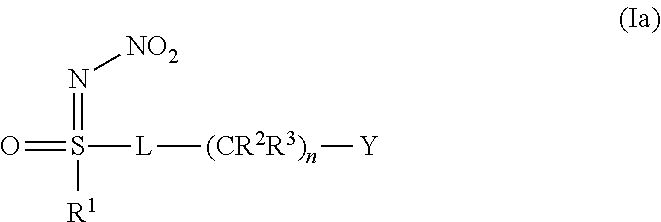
O=S([R1])(=N[NO2])[L][(CR2R3)n][Y]
